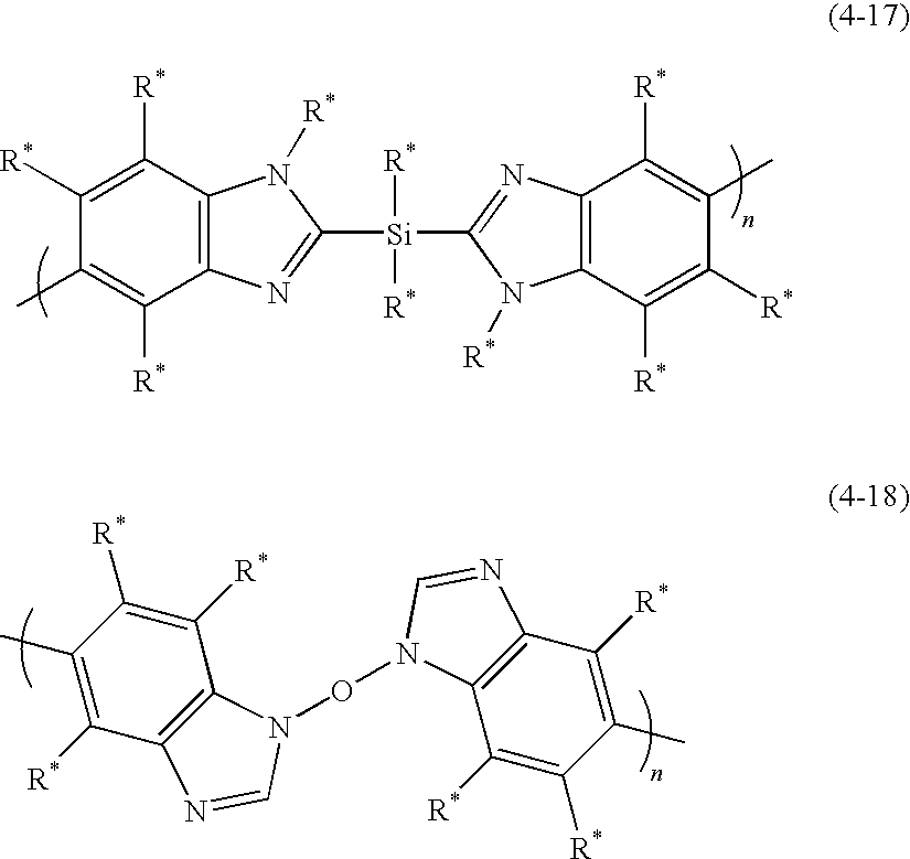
C1(C)=C([R*])C2=C(C([R*])=C1[R*])N([R*])C([Si]([R*])([R*])C1=NC3=C(N1[R*])C([R*])=C([R*])C(C)=C3[R*])=N2.C1(C)=C([R*])C2=C(C([R*])=C1[R*])N(ON1C3=C(C([R*])=C(C)C([R*])=C3[R*])N=C1)C=N2
